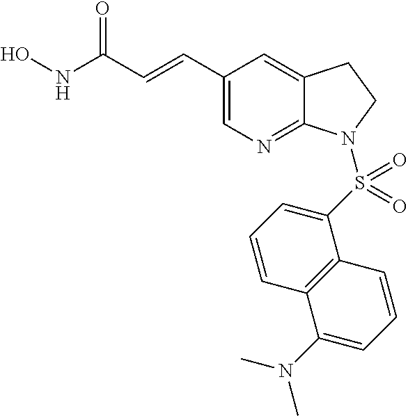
ONC(C=CC1=CN=C2C(=C1)CCN2S(C1=CC=CC2=C1C=CC=C2N(C)C)(=O)=O)=O
